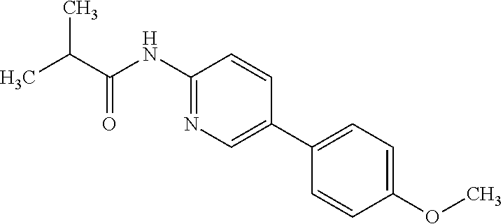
C1(NC(C(C)C)=O)=NC=C(C2=CC=C(OC)C=C2)C=C1
